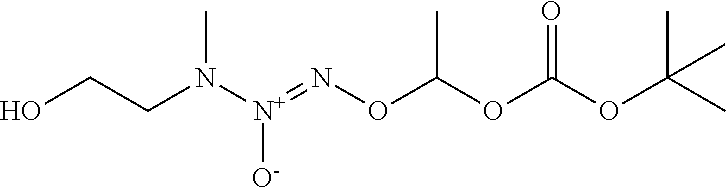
O(C(OC(OC(C)(C)C)=O)C)N=[N+](N(CCO)C)[O-]
